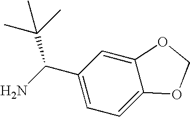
C1=C2C(=CC(C(N)C(C)(C)C)=C1)OCO2
